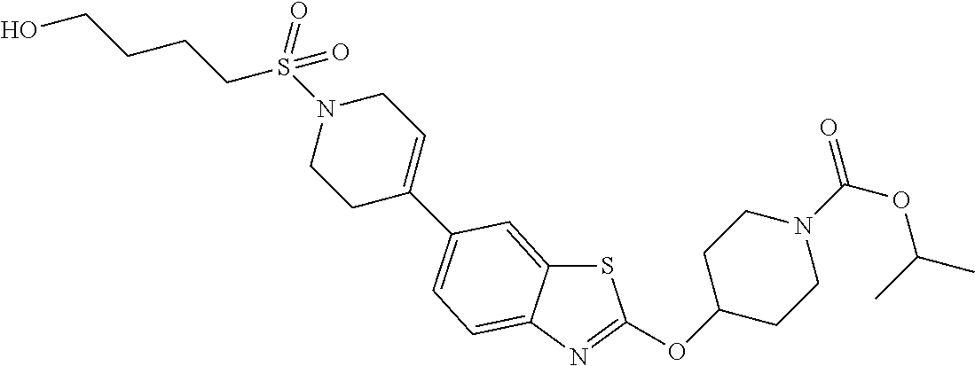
S1C2=CC(C3=CCN(S(CCCCO)(=O)=O)CC3)=CC=C2N=C1OC1CCN(C(OC(C)C)=O)CC1
